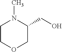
C1COCC(CO)N1C
